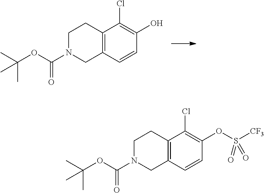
C1(O)=C(Cl)C2=C(C=C1)CN(C(OC(C)(C)C)=O)CC2.C1(OS([CF3])(=O)=O)=C(Cl)C2=C(C=C1)CN(C(OC(C)(C)C)=O)CC2
